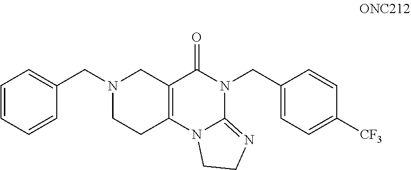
C12=C(N3C(=NCC3)N(CC3=CC=C([CF3])C=C3)C1=O)CCN(CC1=CC=CC=C1)C2
